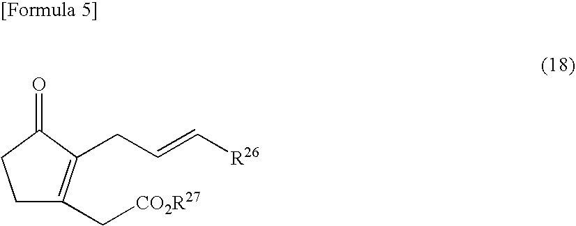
C1C(C[CO2R27])=C(CC=C[R26])C(=O)C1
